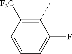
C1(C)=C([F3C])C=CC=C1F
